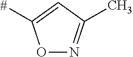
O1N=C(C)C=C1[#]
